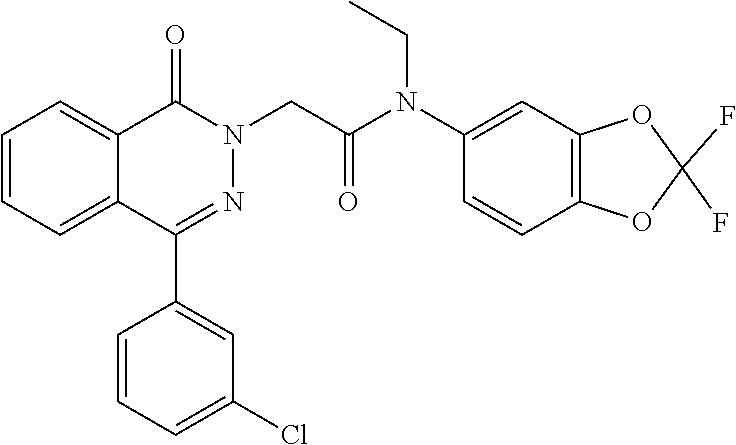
C1=CC=C2C(=C1)C(=O)N(CC(=O)N(C1=CC3=C(C=C1)OC(F)(F)O3)CC)N=C2C1=CC(Cl)=CC=C1
